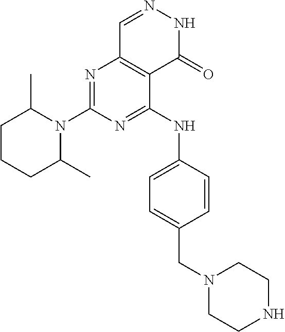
C1CCC(C)N(C2=NC3=C(C(NC4=CC=C(CN5CCNCC5)C=C4)=N2)C(=O)NN=C3)C1C
